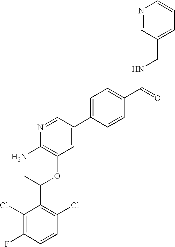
C1(Cl)=C(F)C=CC(Cl)=C1C(C)OC1=C(N)N=CC(C2=CC=C(C(=O)NCC3=CC=CN=C3)C=C2)=C1
